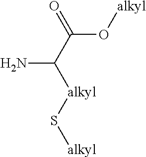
[alkyl]OC(C(N)[alkyl]S[alkyl])=O
